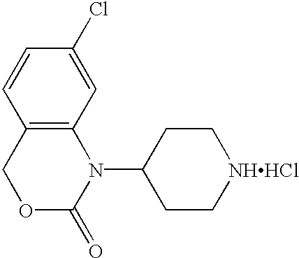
C1=CC2=C(C=C1Cl)N(C1CC[NHHCl]CC1)C(=O)OC2
